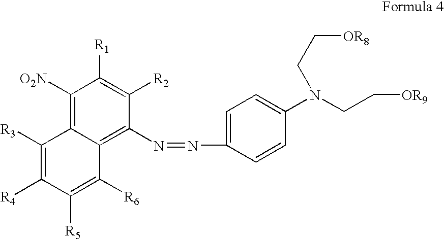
C1([O2N])=C2C(=C(N=NC3=CC=C(N(CC[OR8])CC[OR9])C=C3)C([R2])=C1[R1])C([R6])=C([R5])C([R4])=C2[R3]
